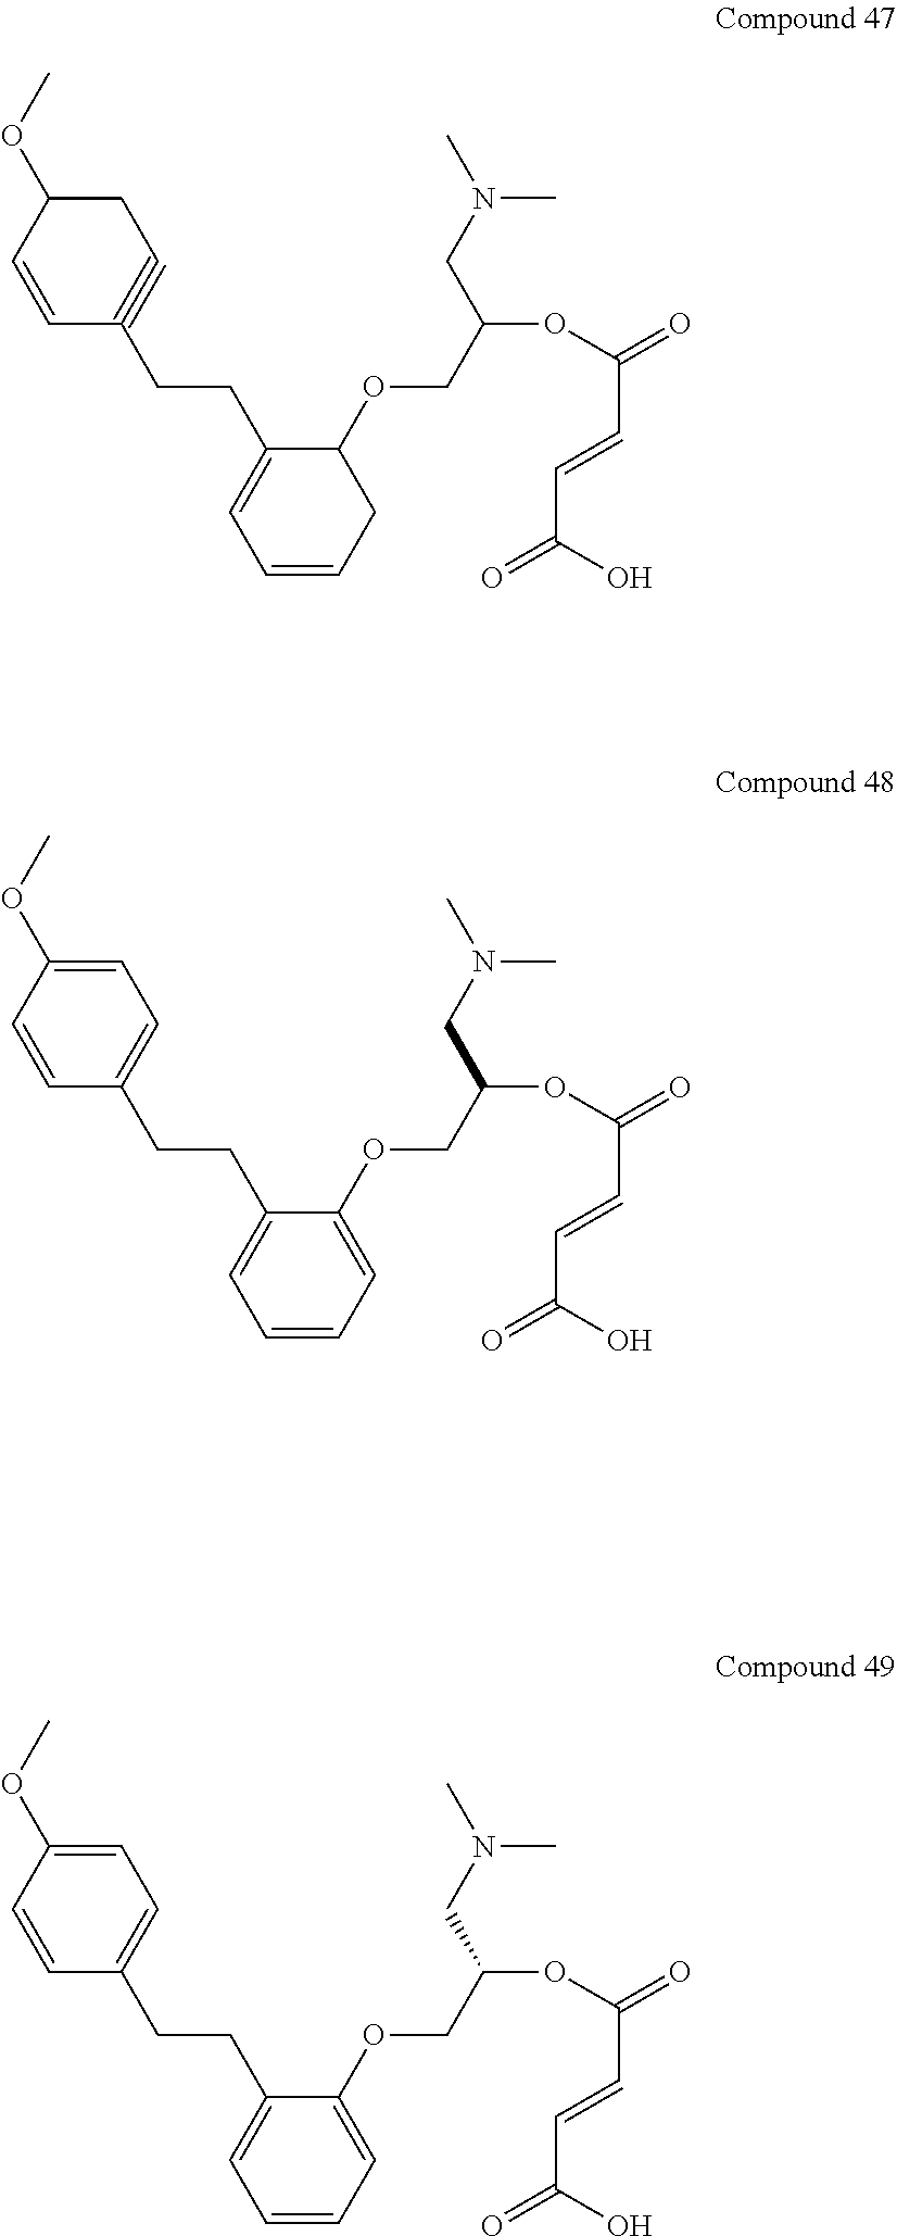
C1=CC(OC)CC#C1CCC1=CC=CCC1OCC(OC(C=CC(=O)O)=O)CN(C)C.C1=CC(OC)=CC=C1CCC1=CC=CC=C1OCC(OC(C=CC(=O)O)=O)CN(C)C.C1=CC(OC)=CC=C1CCC1=CC=CC=C1OCC(OC(C=CC(=O)O)=O)CN(C)C
